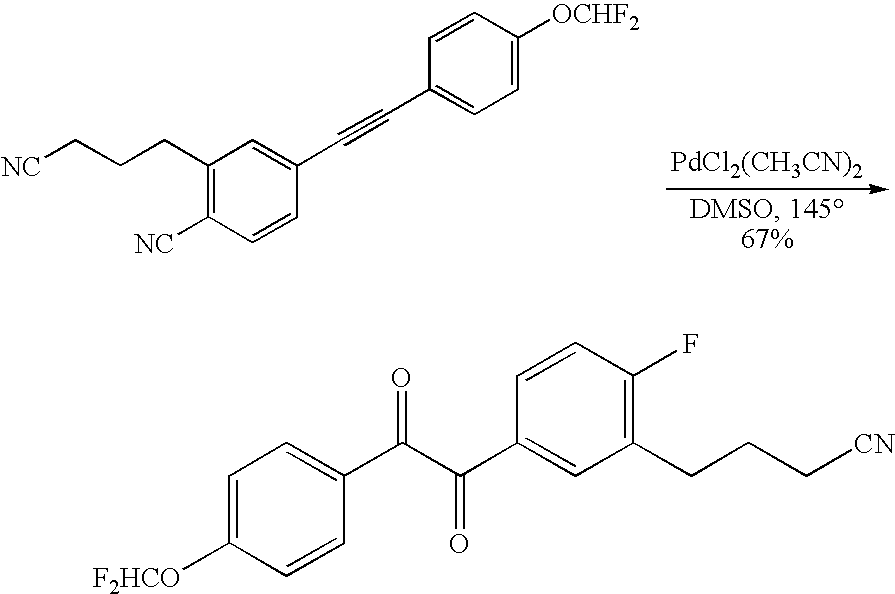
C1(CCC[NC])=C([NC])C=CC(C#CC2=CC=C([OCHF2])C=C2)=C1.[PdCl2(CH3CN)2].C1=C([F2HCO])C=CC(C(C(C2=CC(CCC[CN])=C(F)C=C2)=O)=O)=C1
